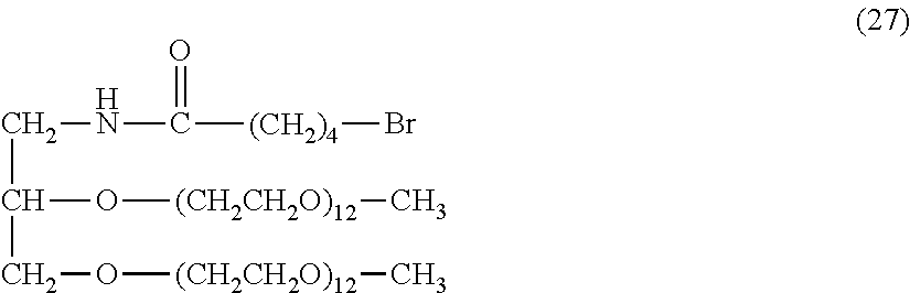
C(C(O[(CH2CH2O)12]C)CO[(CH2CH2O)12]C)NC([(CH2)4]Br)=O
